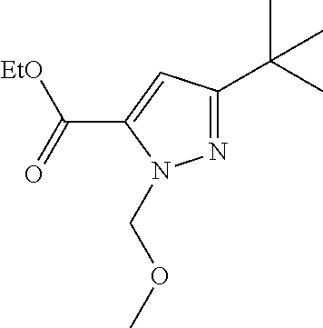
N1=C(C(C)(C)C)C=C(C(=O)[EtO])N1COC
